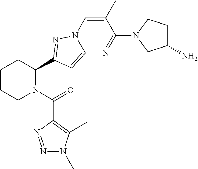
C1CCN(C(=O)C2=C(C)N(C)N=N2)C(C2=NN3C(=C2)N=C(N2CC(N)CC2)C(C)=C3)C1
